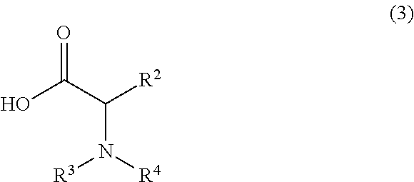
C(N([R4])[R3])(C(O)=O)[R2]
